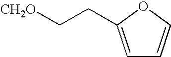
C1=C(CC[CH2O])OC=C1
